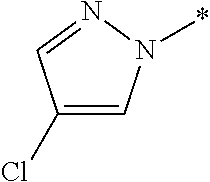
C1(Cl)=CN(*)N=C1
